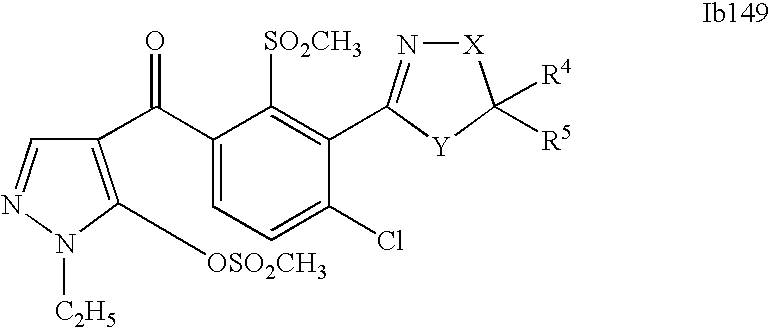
C1(C(C2=C([OSO2CH3])N([C2H5])N=C2)=O)=CC=C(Cl)C(C2=N[X]C([R4])([R5])[Y]2)=C1[SO2CH3]
